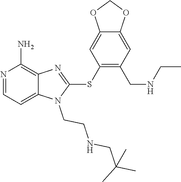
C12=CC=NC(N)=C1N=C(SC1=C(CNCC)C=C3C(=C1)OCO3)N2CCNCC(C)(C)C
